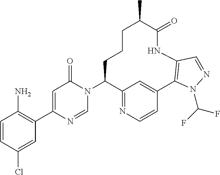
C1=CC(Cl)=CC(C2=CC(=O)N(C3C4=NC=CC(=C4)C4=C(NC(=O)C(C)CCC3)C=NN4C(F)F)C=N2)=C1N
